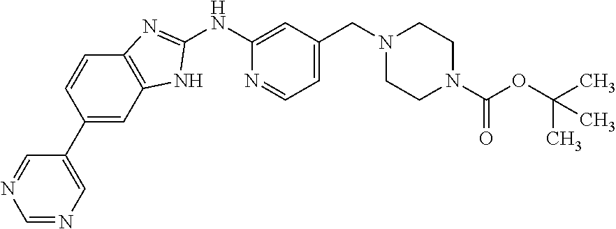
C1(NC2=CC(CN3CCN(C(OC(C)(C)C)=O)CC3)=CC=N2)=NC2=C(N1)C=C(C1=CN=CN=C1)C=C2
